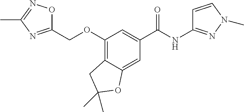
C1(COC2=C3C(=CC(C(NC4=NN(C)C=C4)=O)=C2)OC(C)(C)C3)=NC(C)=NO1
